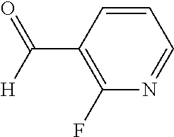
C1(F)=C(C([H])=O)C=CC=N1
